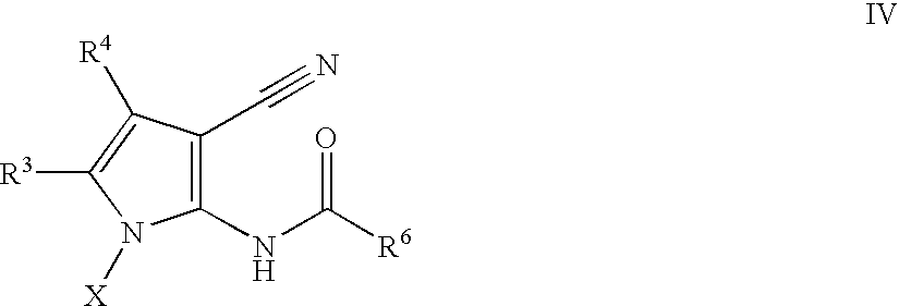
C1(C#N)=C(NC(=O)[R6])N([X])C([R3])=C1[R4]
